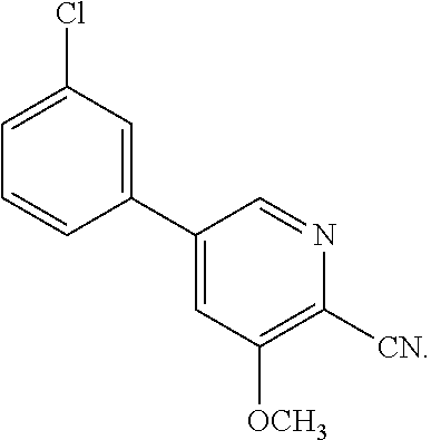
C1(C2=CC(Cl)=CC=C2)=CC([OCH3])=C([CN])N=C1
